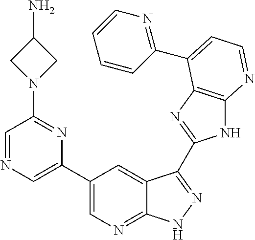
C1(C2=CN=C3C(=C2)C(C2=NC4=C(N2)N=CC=C4C2=NC=CC=C2)=NN3)=CN=CC(N2CC(N)C2)=N1
